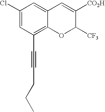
C1(Cl)=CC(C#CCCC)=C2C(=C1)C=C([CO2H])C([CF3])O2
